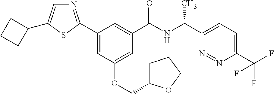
C1(C2=NC=C(C3CCC3)S2)=CC(OCC2CCCO2)=CC(C(NC(C2=CC=C(C(F)(F)F)N=N2)C)=O)=C1
